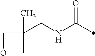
C1(CNC(=O)C)(C)COC1
